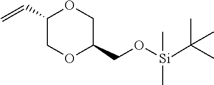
C1(C=C)COC(CO[Si](C(C)(C)C)(C)C)CO1
